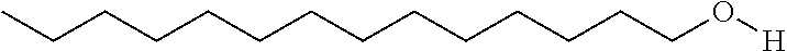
C(CCCCCCCCCCCCO[H])C
